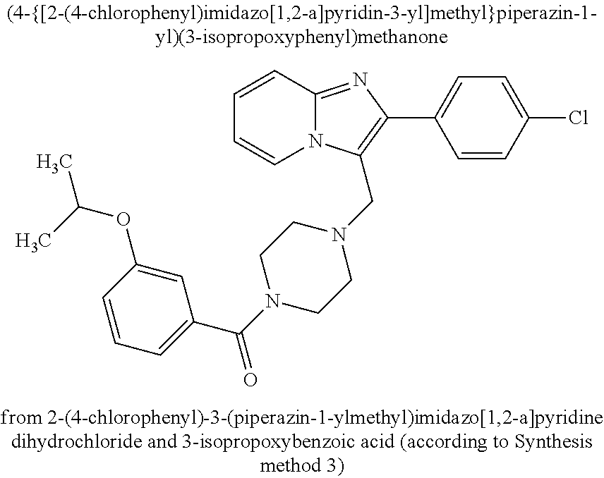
C1=CC2=NC(C3=CC=C(Cl)C=C3)=C(CN3CCN(C(C4=CC=CC(OC(C)C)=C4)=O)CC3)N2C=C1
